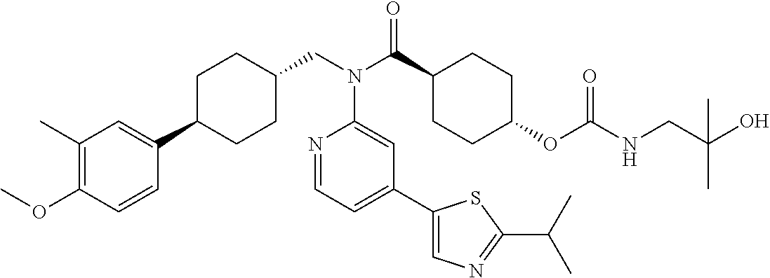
C1(C)=C(OC)C=CC(C2CCC(CN(C(C3CCC(OC(NCC(O)(C)C)=O)CC3)=O)C3=CC(C4=CN=C(C(C)C)S4)=CC=N3)CC2)=C1
